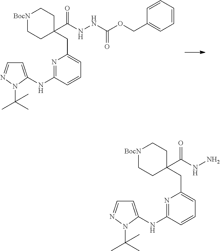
[BocN]1CCC(C(NNC(OCC2=CC=CC=C2)=O)=O)(CC2=CC=CC(NC3=CC=NN3C(C)(C)C)=N2)CC1.[BocN]1CCC(C(NN)=O)(CC2=CC=CC(NC3=CC=NN3C(C)(C)C)=N2)CC1
